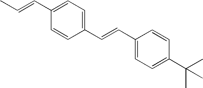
C1(C=CC2=CC=C(C(C)(C)C)C=C2)=CC=C(C=CC)C=C1
